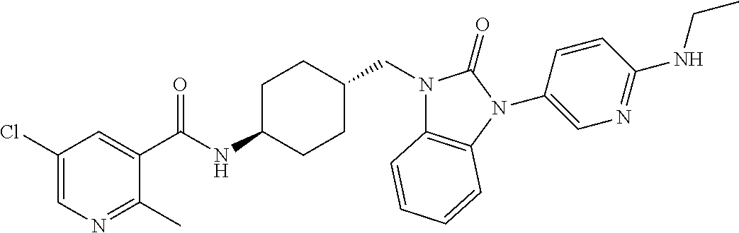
C1(C(NC2CCC(CN3C4=C(N(C5=CN=C(NCC)C=C5)C3=O)C=CC=C4)CC2)=O)=CC(Cl)=CN=C1C
